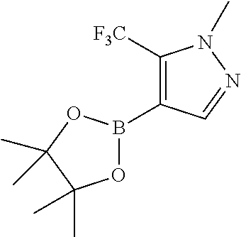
C1([F3C])=C(B2OC(C)(C)C(C)(C)O2)C=NN1C
